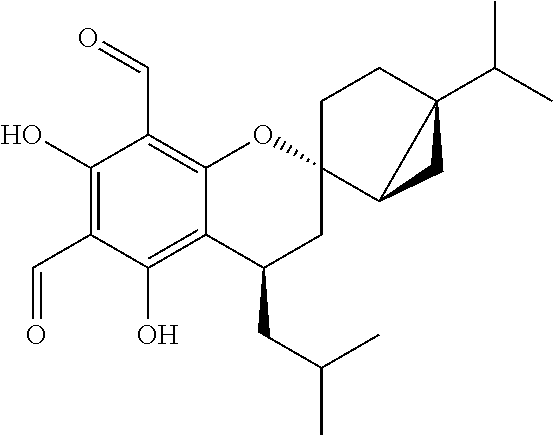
C12=C(C=O)C(O)=C(C=O)C(O)=C1C(CC(C)C)CC1(O2)CCC2(C(C)C)C1C2
